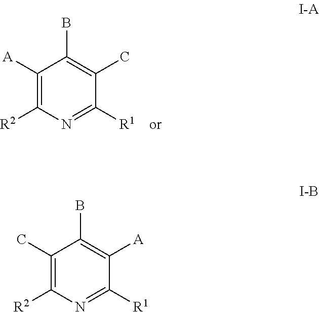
C1([A])=C([R2])N=C([R1])C(C)=C1B.C1(C)=C([R2])N=C([R1])C([A])=C1B
